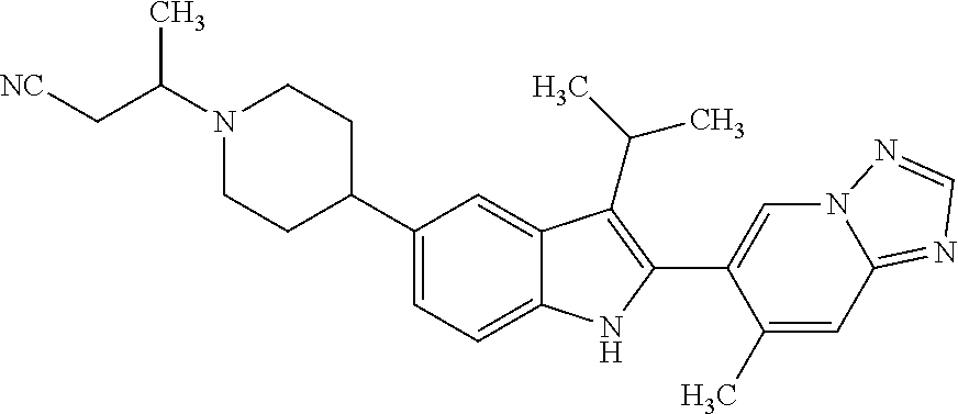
C(N1CCC(C2=CC=C3C(=C2)C(C(C)C)=C(C2=CN4C(=NC=N4)C=C2C)N3)CC1)(C[NC])C
